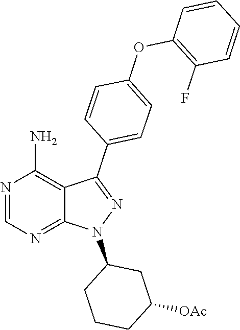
C1(C2=CC=C(OC3=C(F)C=CC=C3)C=C2)=NN(C2CCCC([OAc])C2)C2=NC=NC(N)=C12
